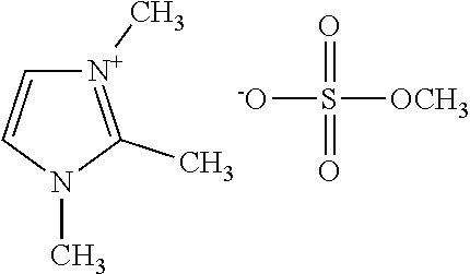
[N+]1(C)=C(C)N(C)C=C1.[-O]S(=O)([OCH3])=O
